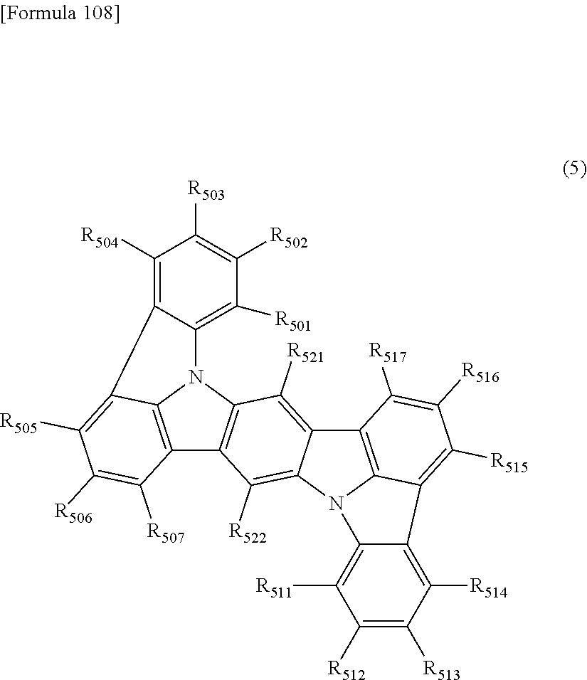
C12=C3N(C4=C1C([R522])=C1C(=C4[R521])C4=C5N1C1=C([R511])C([R512])=C([R513])C([R514])=C1C5=C([R515])C([R516])=C4[R517])C1=C([R501])C([R502])=C([R503])C([R504])=C1C3=C([R505])C([R506])=C2[R507]
